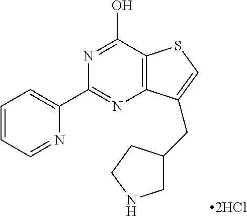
N1=C(C2=CC=CC=N2)N=C(O)C2=C1C(CC1CNCC1)=CS2
